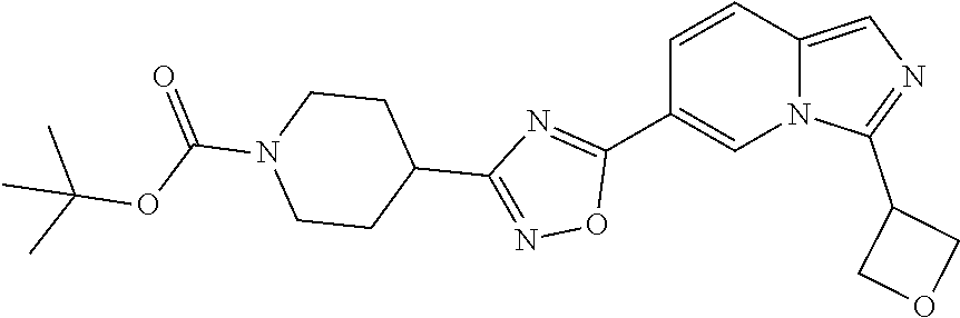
C1(C2=NC(C3CCN(C(=O)OC(C)(C)C)CC3)=NO2)=CN2C(=CN=C2C2COC2)C=C1
